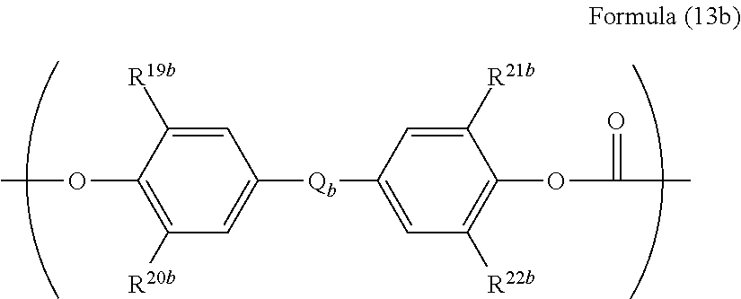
COC1=C([R20b])C=C([Qb]C2=CC([R22b])=C(OC(=O)C)C([R21b])=C2)C=C1[R19b]
